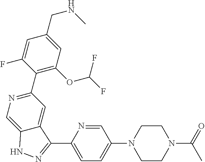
C1(C2=NC=C3C(=C2)C(C2=CC=C(N4CCN(C(C)=O)CC4)C=N2)=NN3)=C(OC(F)F)C=C(CNC)C=C1F
